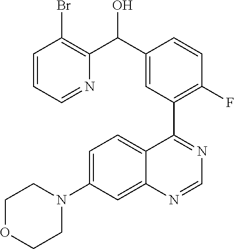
C1=C(N2CCOCC2)C=C2C(=C1)C(C1=C(F)C=CC(C(O)C3=C(Br)C=CC=N3)=C1)=NC=N2
